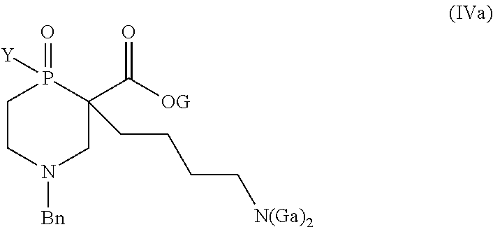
C1CN([Bn])CC(C([OG])=O)(CCCC[N(Ga)2])P1(=O)[Y]
